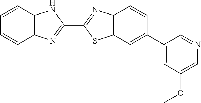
C12=C(NC(C3=NC4=C(S3)C=C(C3=CC(OC)=CN=C3)C=C4)=N1)C=CC=C2
